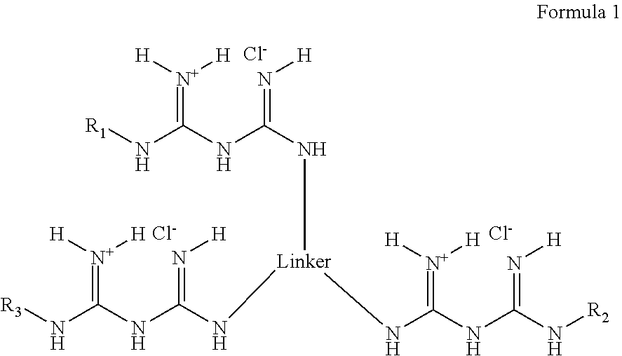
[R1]NC(=[N+]([H])[H])NC(=N[H])N[Linker](NC(NC(N[R3])=[N+]([H])[H])=N[H])NC(=[N+]([H])[H])NC(=N[H])N[R2].[Cl-].[Cl-].[Cl-]
